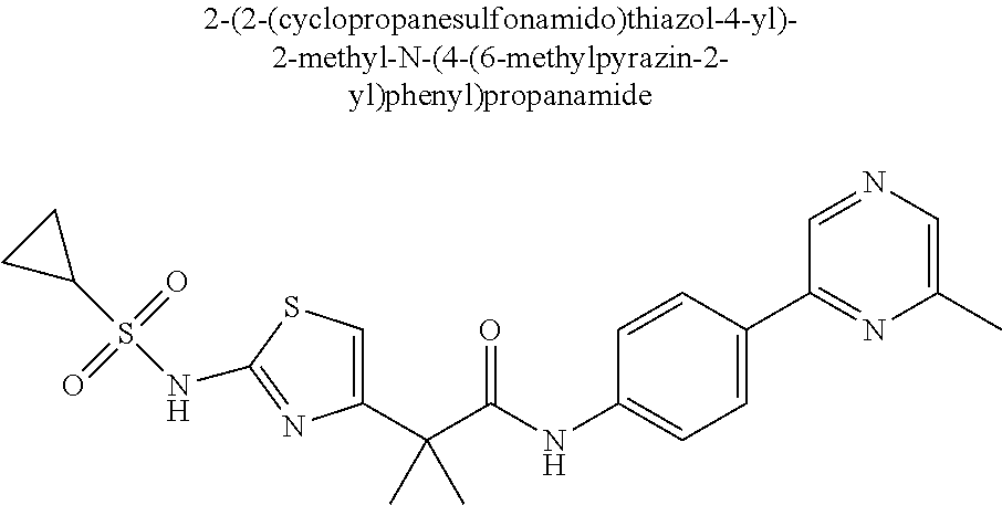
C1(C(C(NC2=CC=C(C3=NC(C)=CN=C3)C=C2)=O)(C)C)=CSC(NS(C2CC2)(=O)=O)=N1
